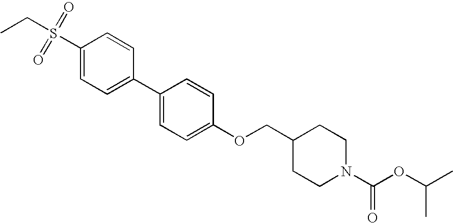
C1(S(CC)(=O)=O)=CC=C(C2=CC=C(OCC3CCN(C(OC(C)C)=O)CC3)C=C2)C=C1
